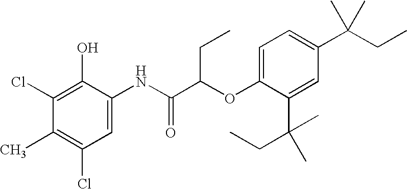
OC1=C(Cl)C(C)=C(Cl)C=C1NC(C(OC1=CC=C(C(CC)(C)C)C=C1C(C)(C)CC)CC)=O
